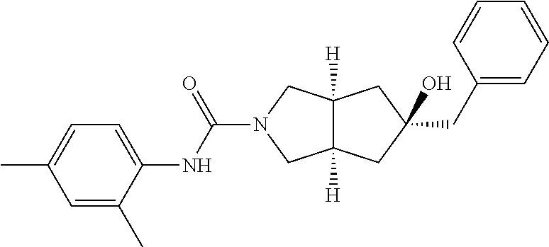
C(N1CC2([H])C([H])(C1)CC(O)(CC1=CC=CC=C1)C2)(NC1=CC=C(C)C=C1C)=O
